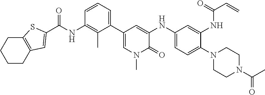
C(NC1=C(C)C(C2=CN(C)C(=O)C(NC3=CC=C(N4CCN(C(=O)C)CC4)C(NC(=O)C=C)=C3)=C2)=CC=C1)(=O)C1=CC2=C(CCCC2)S1
